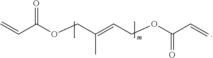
C=CC(OCC(=CCOC(C=C)=O)C)=O
